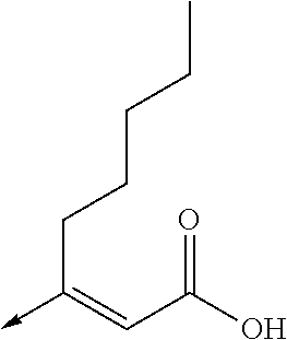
C(C(O)=O)=C(->C)CCCCC
